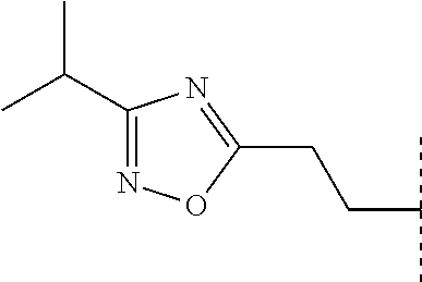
C(C(C)C)CC1=NC(C(C)C)=NO1
